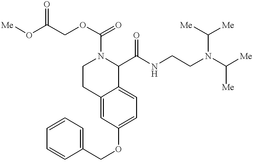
[Me]OC(=O)COC(=O)N1CCC2=CC(OCC3=CC=CC=C3)=CC=C2C1C(NCCN(C([Me])[Me])C([Me])[Me])=O
